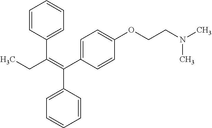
C1=CC(C(=C(C2=CC=CC=C2)C2=CC=C(OCCN(C)C)C=C2)CC)=CC=C1
